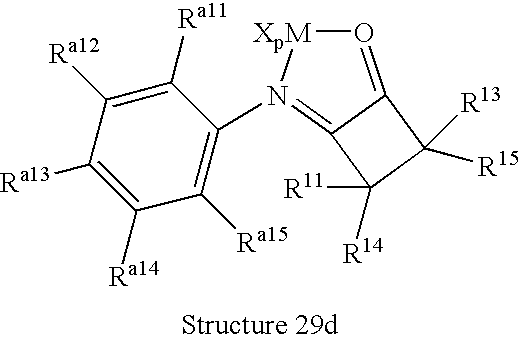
O1=C2C(=N(C3=C([Ra15])C([Ra14])=C([Ra13])C([Ra12])=C3[Ra11])[XpM]1)C([R14])([R11])C2([R15])[R13]
